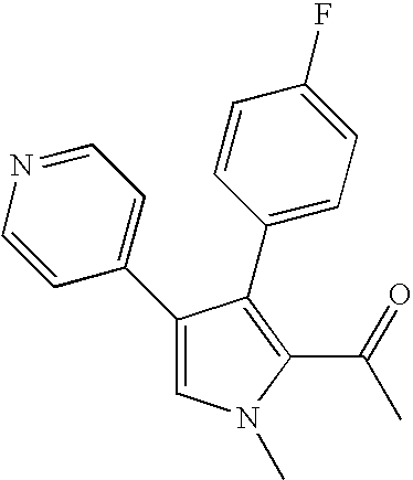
C1(C2=CC=NC=C2)=CN(C)C(C(=O)C)=C1C1=CC=C(F)C=C1
